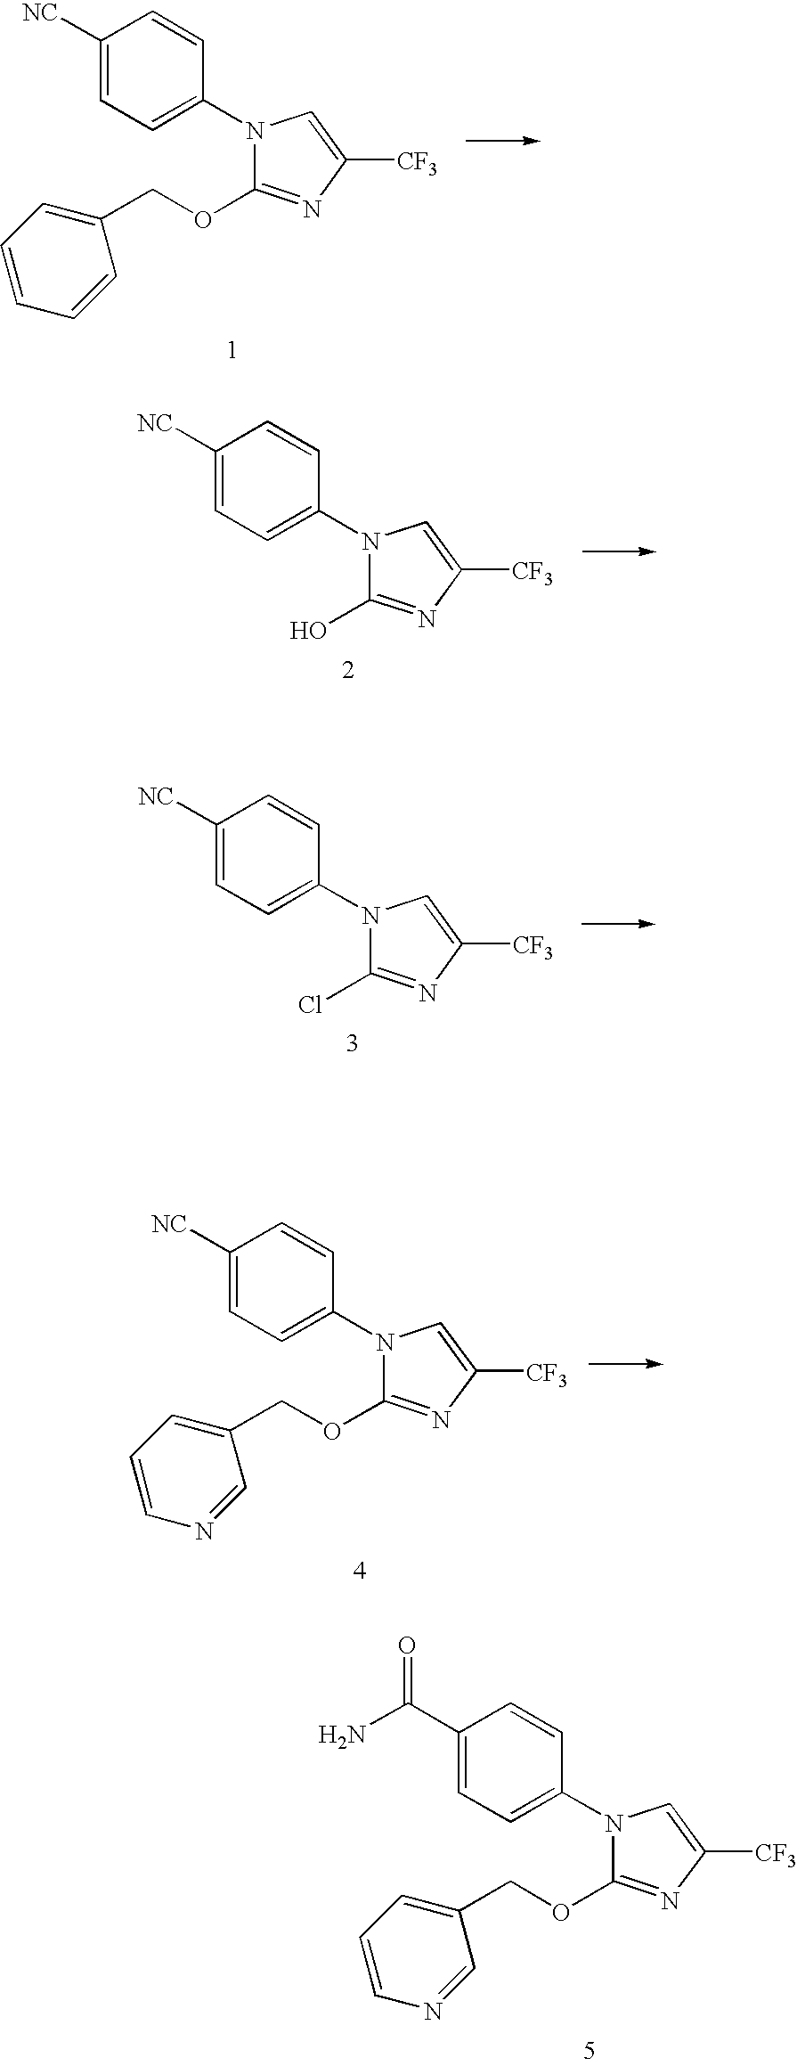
C1([NC])=CC=C(N2C(O)=NC([CF3])=C2)C=C1.C1([NC])=CC=C(N2C(Cl)=NC([CF3])=C2)C=C1.C1(C(N)=O)=CC=C(N2C(OCC3=CC=CN=C3)=NC([CF3])=C2)C=C1.C1([NC])=CC=C(N2C(OCC3=CC=CC=C3)=NC([CF3])=C2)C=C1.C1([NC])=CC=C(N2C(OCC3=CC=CN=C3)=NC([CF3])=C2)C=C1
